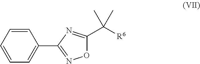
C1=CC=CC=C1C1=NOC(C([R6])(C)C)=N1
